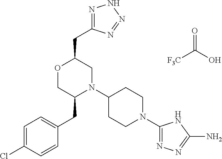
[F3C]C(O)=O.C(C1OCC(CC2=CC=C(Cl)C=C2)N(C2CCN(C3=NN=C(N)N3)CC2)C1)C1=NNN=N1
